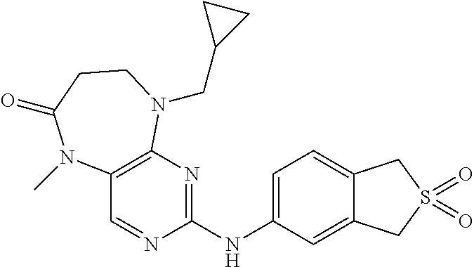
C12=C(N=C(NC3=CC=C4C(=C3)CS(=O)(=O)C4)N=C1)N(CC1CC1)CCC(=O)N2C
